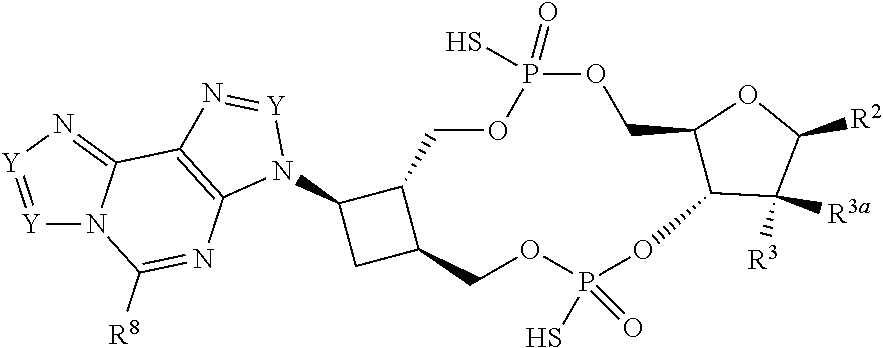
C12C(C([R3a])([R3])C([R2])O1)OP(S)(=O)OCC1C(C(N3C4=C(N=[Y]3)C3=N[Y]=[Y]N3C([R8])=N4)C1)COP(=O)(S)OC2
